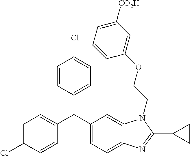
C1=C(Cl)C=CC(C(C2=CC=C3C(=C2)N(CCOC2=CC([CO2H])=CC=C2)C(C2CC2)=N3)C2=CC=C(Cl)C=C2)=C1
